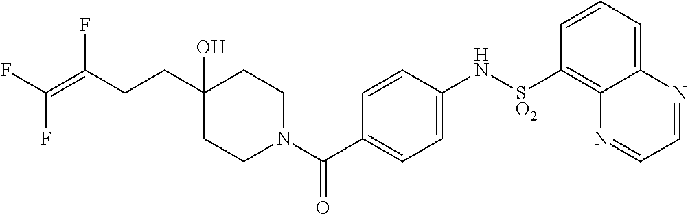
C1CN(C(C2=CC=C(N[SO2]C3=C4C(=CC=C3)N=CC=N4)C=C2)=O)CCC1(O)CCC(=C(F)F)F
